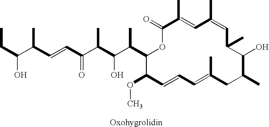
CCC(C(C)C=CC(C(C)C(O)C(C)C1OC(=O)C(C)=CC(C)=CC(C)C(O)C(C)CC(C)=CC=CC1OC)=O)O
